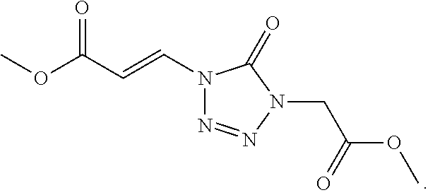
N1(C=CC(OC)=O)N=NN(CC(OC)=O)C1=O
